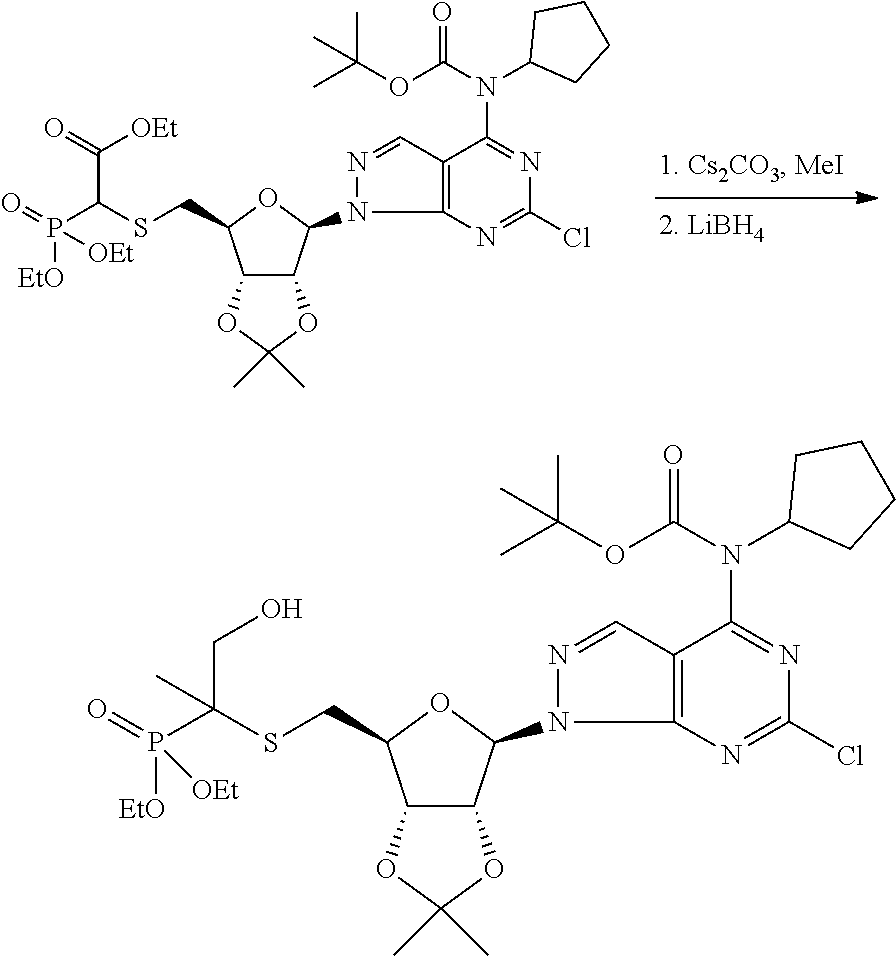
C12C(OC(C)(C)O1)C(N1C3=C(C=N1)C(N(C1CCCC1)C(OC(C)(C)C)=O)=NC(Cl)=N3)OC2CSC(P(=O)([EtO])[OEt])C(=O)[OEt].C12C(OC(C)(C)O1)C(N1C3=C(C=N1)C(N(C1CCCC1)C(OC(C)(C)C)=O)=NC(Cl)=N3)OC2CSC(P(=O)([EtO])[OEt])(CO)C
